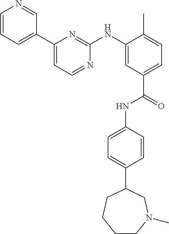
C1=CC=C(C2=CC=NC(NC3=CC(C(=O)NC4=CC=C(C5CN(C)CCCC5)C=C4)=CC=C3C)=N2)C=N1
